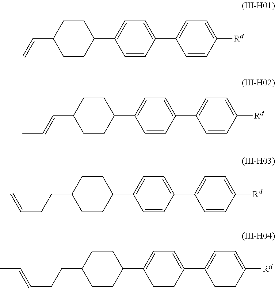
C1=CC([Rd])=CC=C1C1=CC=C(C2CCC(C=C)CC2)C=C1.C1=CC([Rd])=CC=C1C1=CC=C(C2CCC(C=CC)CC2)C=C1.C1=CC([Rd])=CC=C1C1=CC=C(C2CCC(CCC=C)CC2)C=C1.C1=CC([Rd])=CC=C1C1=CC=C(C2CCC(CCC=CC)CC2)C=C1
